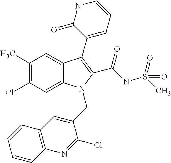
C12=CC(Cl)=C(C)C=C1C(C1=CC=CNC1=O)=C(C(=O)NS(C)(=O)=O)N2CC1=CC2=C(N=C1Cl)C=CC=C2
